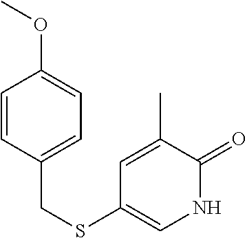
C1=CC(CSC2=CNC(=O)C(C)=C2)=CC=C1OC
